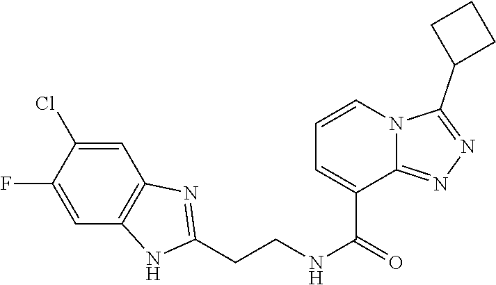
C1=C(Cl)C(F)=CC2=C1N=C(CCNC(=O)C1=CC=CN3C1=NN=C3C1CCC1)N2
